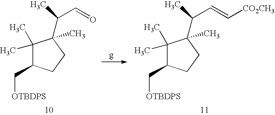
C1(C)(C)C(C[OTBDPS])CCC1(C(C)C=O)C.C1(C)(C)C(C[OTBDPS])CCC1(C(C)C=C[CO2CH3])C
